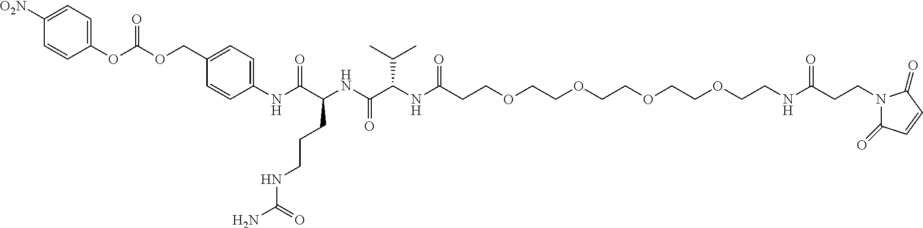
C(NC(C(NC(CCOCCOCCOCCOCCNC(CCN1C(=O)C=CC1=O)=O)=O)C(C)C)=O)(C(=O)NC1=CC=C(COC(=O)OC2=CC=C([O2N])C=C2)C=C1)CCCNC(N)=O
